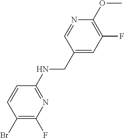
C1(NCC2=CC(F)=C(OC)N=C2)=NC(F)=C(Br)C=C1
